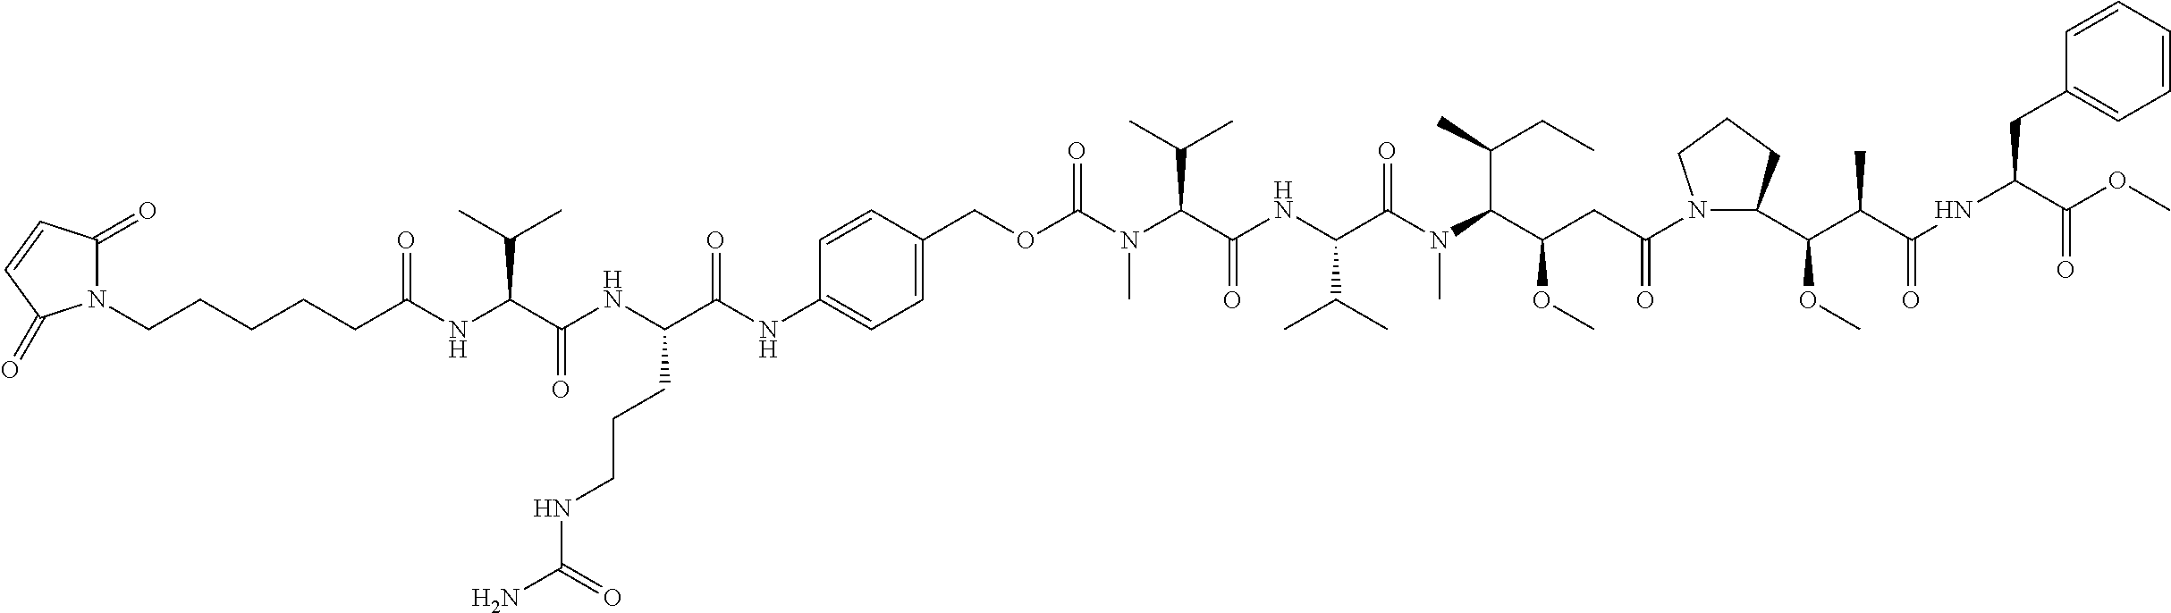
N1(CCCCCC(NC(C(NC(C(NC2=CC=C(COC(N(C(C(NC(C(C)C)C(=O)N(C)C(C(OC)CC(=O)N3C(C(C(C(NC(CC4=CC=CC=C4)C(OC)=O)=O)C)OC)CCC3)C(CC)C)=O)C(C)C)C)=O)C=C2)=O)CCCNC(N)=O)=O)C(C)C)=O)C(=O)C=CC1=O
